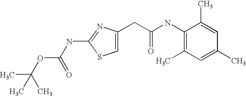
N(C1=NC(CC(NC2=C(C)C=C(C)C=C2C)=O)=CS1)C(OC(C)(C)C)=O
